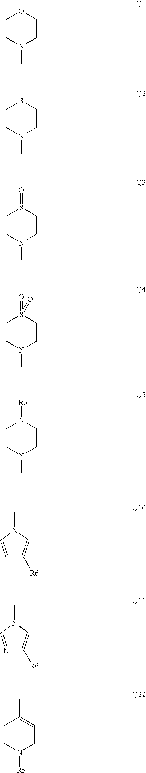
C1CN(C)CCO1.C1CN(C)CCS1.C1CN(C)CCS1=O.C1CN(C)CCS1(=O)=O.C1CN(C)CCN1[R5].C1=CN(C)C=C1[R6].N1=CN(C)C=C1[R6].C1CN([R5])CC=C1C
